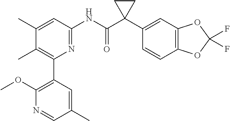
C1(C)=CC(NC(C2(C3=CC4=C(C=C3)OC(F)(F)O4)CC2)=O)=NC(C2=C(OC)N=CC(C)=C2)=C1C
